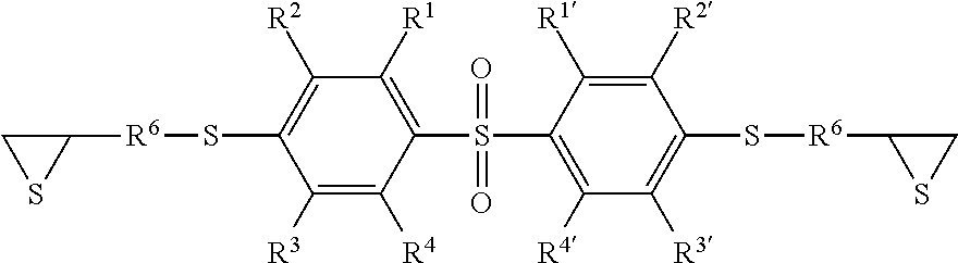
C1(S(C2=C([R4])C([R3])=C(S[R6]C3CS3)C([R2])=C2[R1])(=O)=O)=C([R1])C([R2])=C(S[R6]C2CS2)C([R3])=C1[R4]
